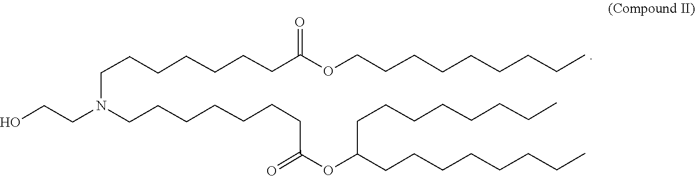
C(CCCC)CCCCOC(CCCCCCCN(CCCCCCCC(=O)OC(CCCCCCCC)CCCCCCCC)CCO)=O
